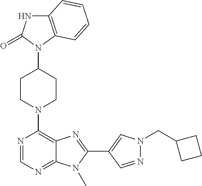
C12=C(C=CC=C1)N(C1CCN(C3=C4C(=NC=N3)N(C)C(C3=CN(CC5CCC5)N=C3)=N4)CC1)C(=O)N2
